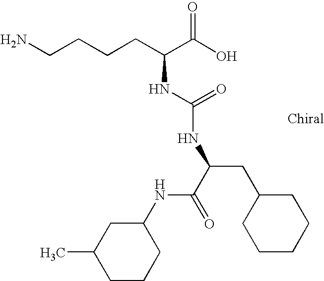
NCCCCC(C(O)=O)NC(NC(CC1CCCCC1)C(=O)NC1CC(C)CCC1)=O
